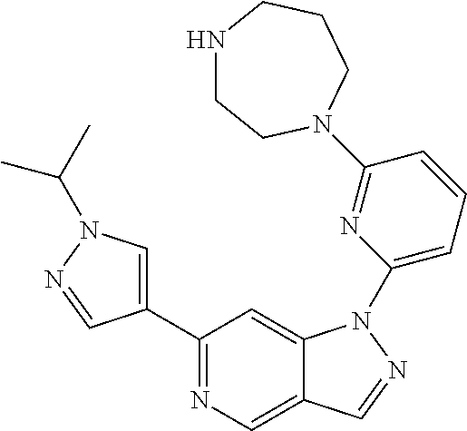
C1(C2=CN(C(C)C)N=C2)=NC=C2C(=C1)N(C1=CC=CC(N3CCNCCC3)=N1)N=C2
